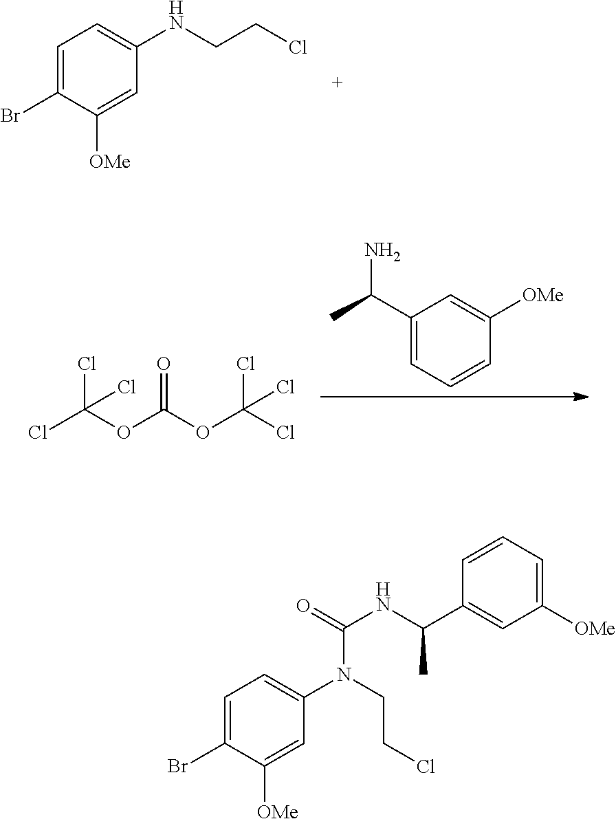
C1=C(Br)C([OMe])=CC(NCCCl)=C1.CC(C1=CC=CC([OMe])=C1)N.ClC(OC(=O)OC(Cl)(Cl)Cl)(Cl)Cl.C1=C(Br)C([OMe])=CC(N(CCCl)C(NC(C)C2=CC([OMe])=CC=C2)=O)=C1
